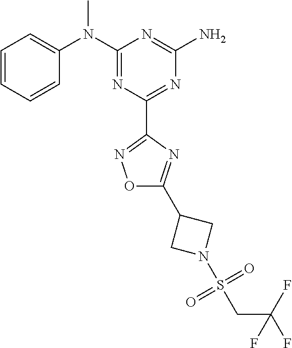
C1=CC=CC(N(C2=NC(C3=NOC(C4CN(S(CC(F)(F)F)(=O)=O)C4)=N3)=NC(N)=N2)C)=C1
